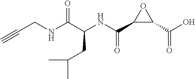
N(C(C(NC(C1C(C(O)=O)O1)=O)CC(C)C)=O)CC#C
